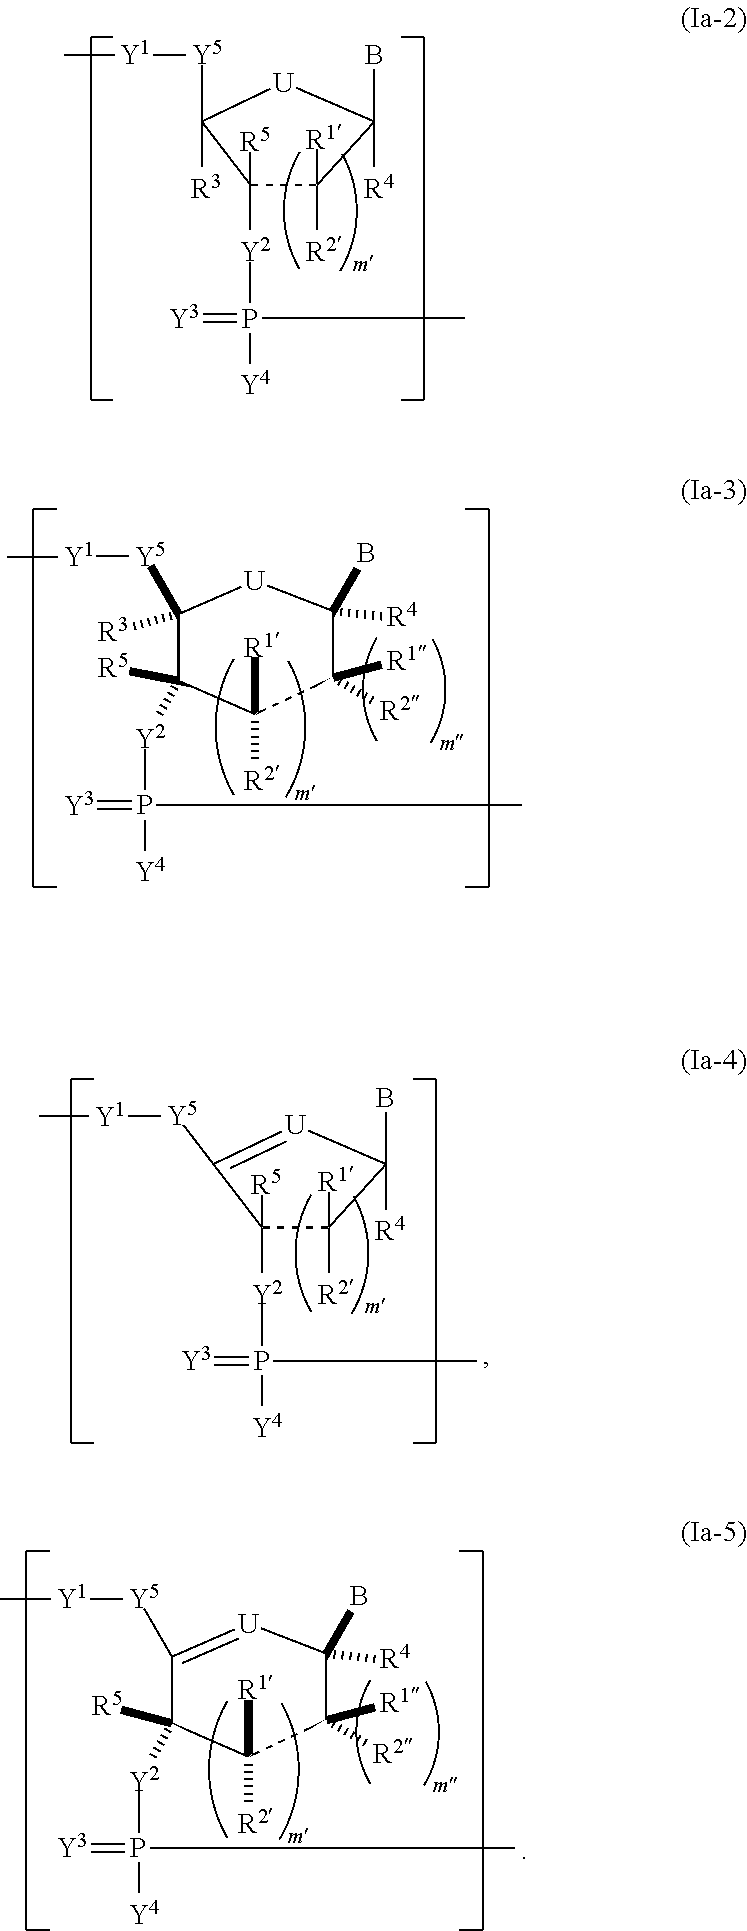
C1([Y5][Y1]C)([R3])C([R5])([Y2]P(=[Y3])([Y4])C)C([R2])([R1])C([R1])([R2])C(B)([R4])[U]1.C1([R5])([Y2]P(=[Y3])([Y4])C)C([R1])([R2])C(B)([R4])[U]C1([Y5][Y1]C)[R3].C1([Y5][Y1]C)=[U]C(B)([R4])C([R1])([R2])C([R2])([R1])C1([R5])[Y2]P(=[Y3])([Y4])C.C1([R5])([Y2]P(=[Y3])([Y4])C)C([R1])([R2])C(B)([R4])[U]=C1[Y5][Y1]C
